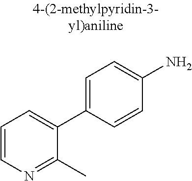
C1=CN=C(C)C(C2=CC=C(N)C=C2)=C1
